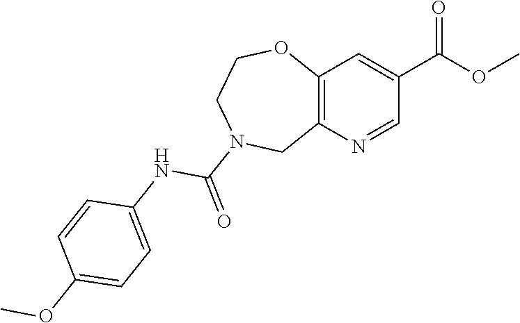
N1(C(=O)NC2=CC=C(OC)C=C2)CC2=C(OCC1)C=C(C(=O)OC)C=N2
